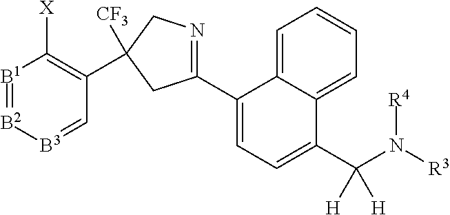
C1(C2=NCC(C3=C([X])[B1]=[B2][B3]=C3)([CF3])C2)=CC=C(C(N([R3])[R4])([H])[H])C2=CC=CC=C12
